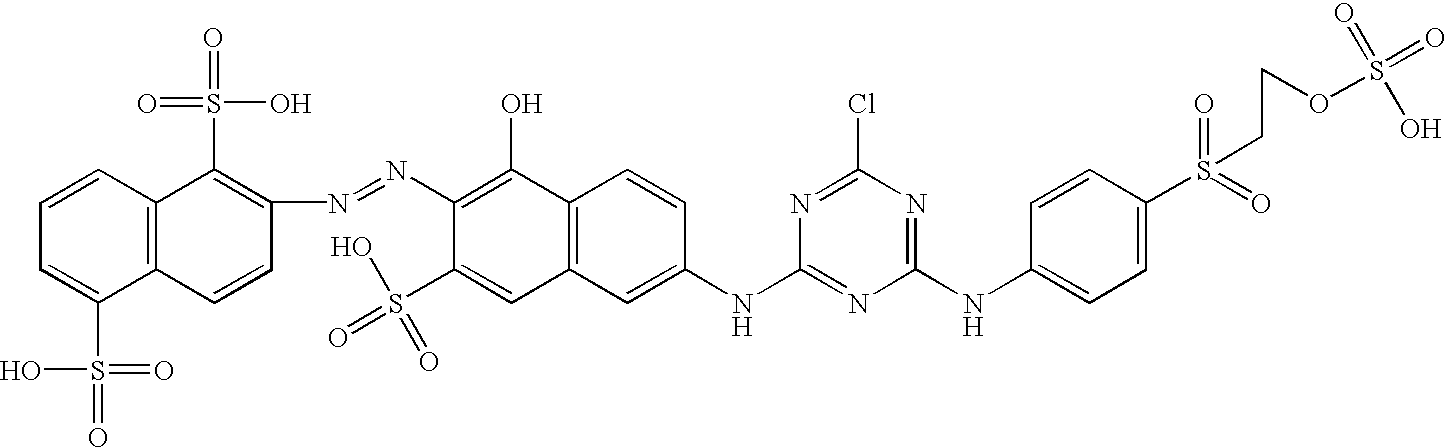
N(=NC1=C(O)C2=C(C=C1S(=O)(O)=O)C=C(NC1=NC(NC3=CC=C(S(=O)(=O)CCOS(=O)(=O)O)C=C3)=NC(Cl)=N1)C=C2)C1=C(S(=O)(O)=O)C2=C(C=C1)C(S(=O)(=O)O)=CC=C2
